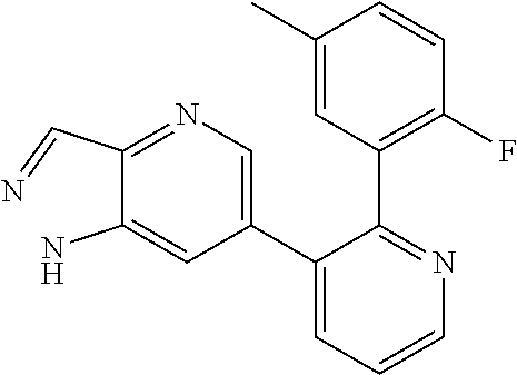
C1(C=N)=NC=C(C2=CC=CN=C2C2=C(F)C=CC(C)=C2)C=C1N
